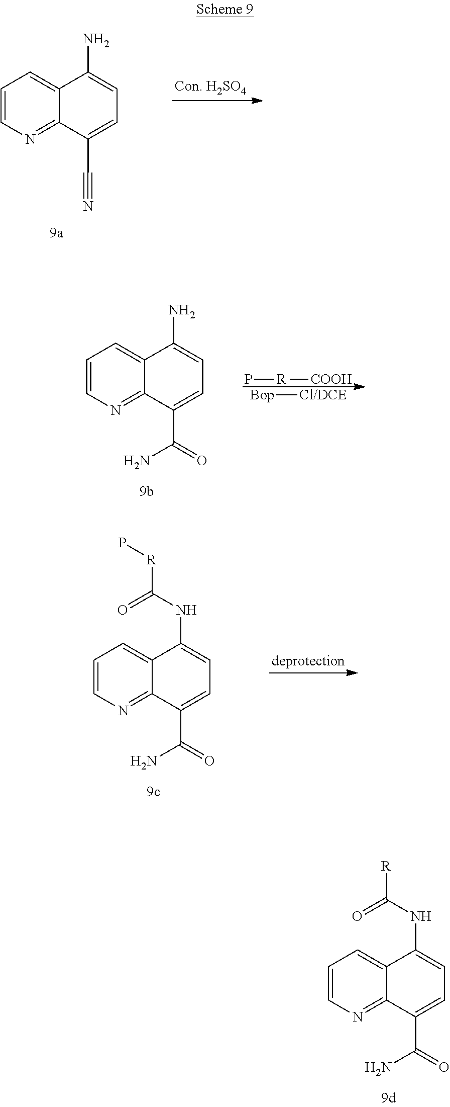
C1=CN=C2C(=C1)C(NC(=O)[R])=CC=C2C(N)=O.C1=CN=C2C(=C1)C(N)=CC=C2C#N.C1=CN=C2C(=C1)C(NC(=O)[R]P)=CC=C2C(N)=O.C1=CN=C2C(=C1)C(N)=CC=C2C(N)=O.P[R][COOH].[Bop][Cl/DCE]
